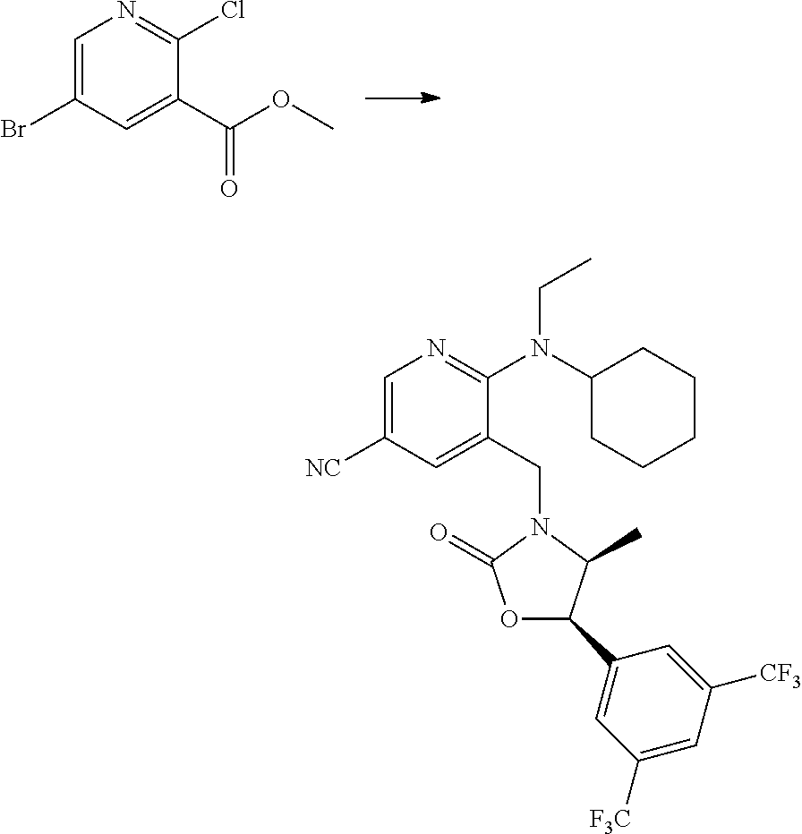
C1=C(Br)C=C(C(=O)OC)C(Cl)=N1.C1=C([NC])C=C(CN2C(=O)OC(C3=CC([F3C])=CC([CF3])=C3)C2C)C(N(C2CCCCC2)CC)=N1
